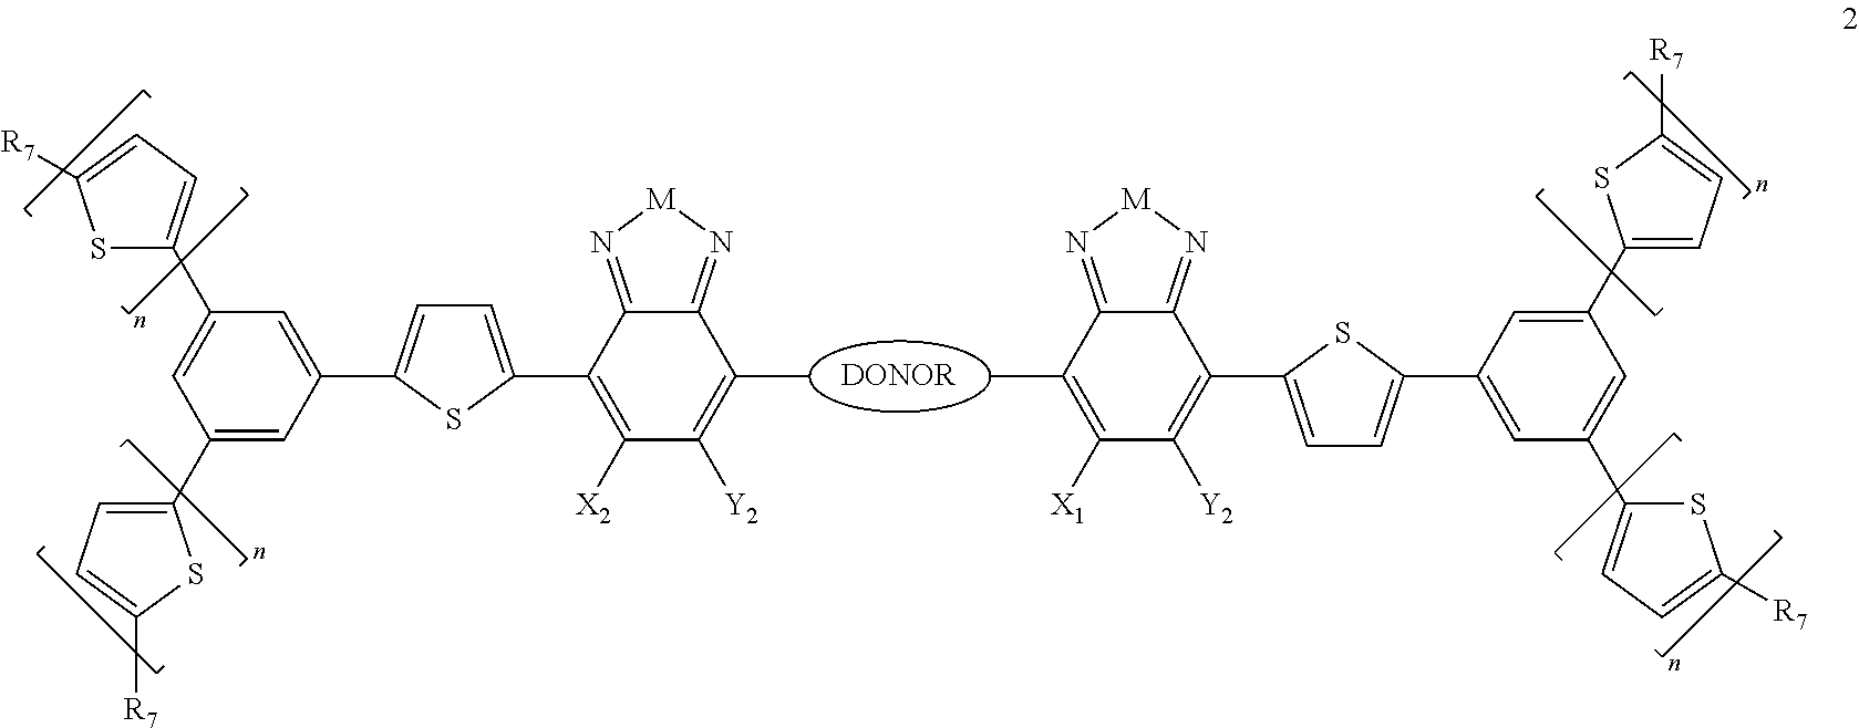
CC1=C([Y2])C([X2])=C(C2=CC=C(C3=CC(C4=CC=C([R7])S4)=CC(C4=CC=C([R7])S4)=C3)S2)C2=N[M]N=C12.C1(C)=C([X1])C([Y2])=C(C2=CC=C(C3=CC(C4=CC=C([R7])S4)=CC(C4=CC=C([R7])S4)=C3)S2)C2=N[M]N=C12
